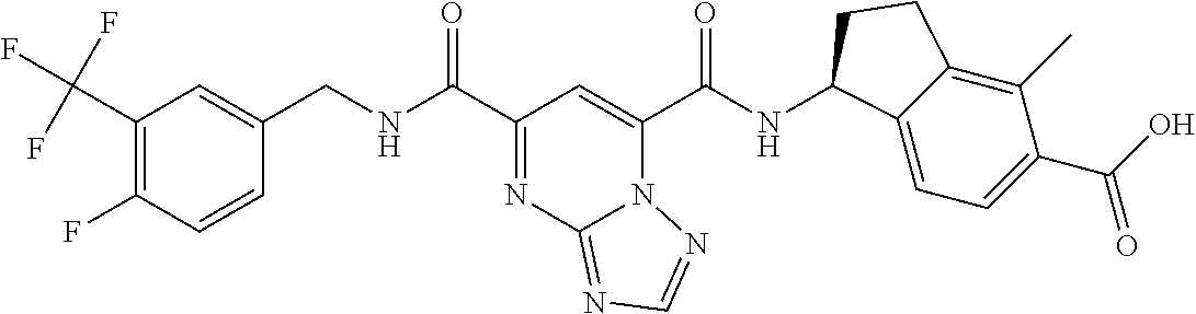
C1(C(F)(F)F)=C(F)C=CC(CNC(C2=NC3=NC=NN3C(C(NC3C4=CC=C(C(O)=O)C(C)=C4CC3)=O)=C2)=O)=C1
